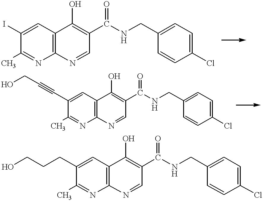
CC1=NC2=C(C=C1I)C(O)=C(C(NCC1=CC=C(Cl)C=C1)=O)C=N2.CC1=NC2=C(C=C1C#CCO)C(O)=C(C(NCC1=CC=C(Cl)C=C1)=O)C=N2.CC1=NC2=C(C=C1CCCO)C(O)=C(C(NCC1=CC=C(Cl)C=C1)=O)C=N2
